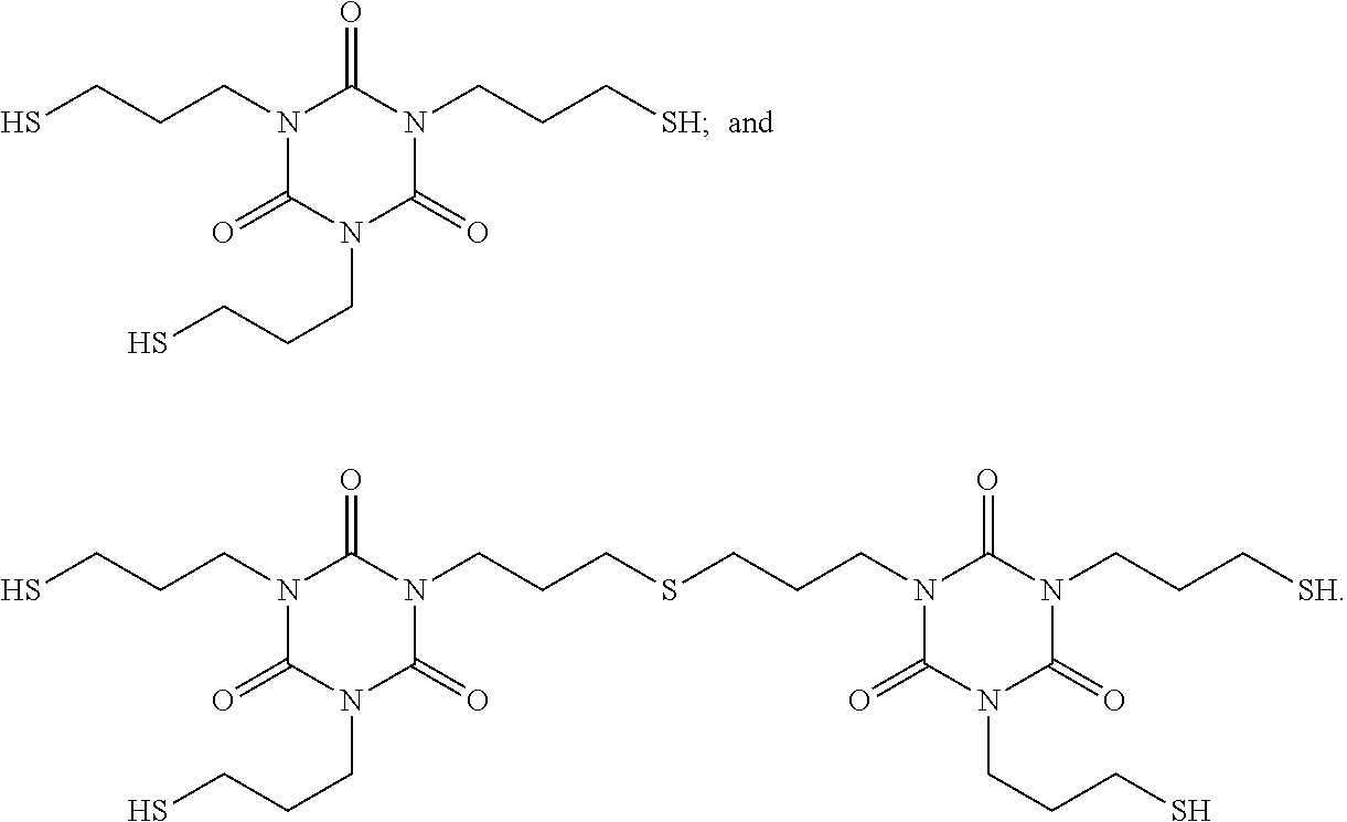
SCCCN1C(=O)N(CCCS)C(=O)N(CCCSCCCN2C(=O)N(CCCS)C(=O)N(CCC[SH])C2=O)C1=O.SCCCN1C(=O)N(CCCS)C(=O)N(CCC[SH])C1=O
